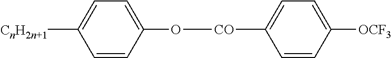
C1=CC(O[CO]C2=CC=C([OCF3])C=C2)=CC=C1[CnH2n+1]
